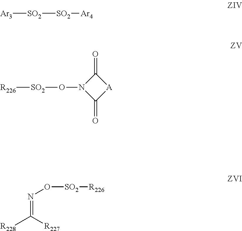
[SO2]([SO2][Ar4])[Ar3].N1(O[SO2][R226])C(=O)[A]C1=O.N(=C([R227])[R228])O[SO2][R226]
